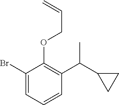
C1(Br)=CC=CC(C(C2CC2)C)=C1OCC=C
